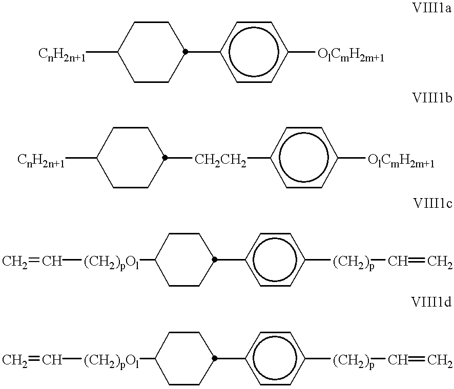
[CnH2n+1]C1CCC(c2ccc([OlCmH2m+1])cc2)CC1.[CnH2n+1]C1CCC([CH2CH2]c2ccc([OlCmH2m+1])cc2)CC1.C=C[(CH2)pOl]C1CCC(c2ccc([(CH2)p]C=C)cc2)CC1.C=C[(CH2)pOl]C1CCC(c2ccc([(CH2)p]C=C)cc2)CC1
